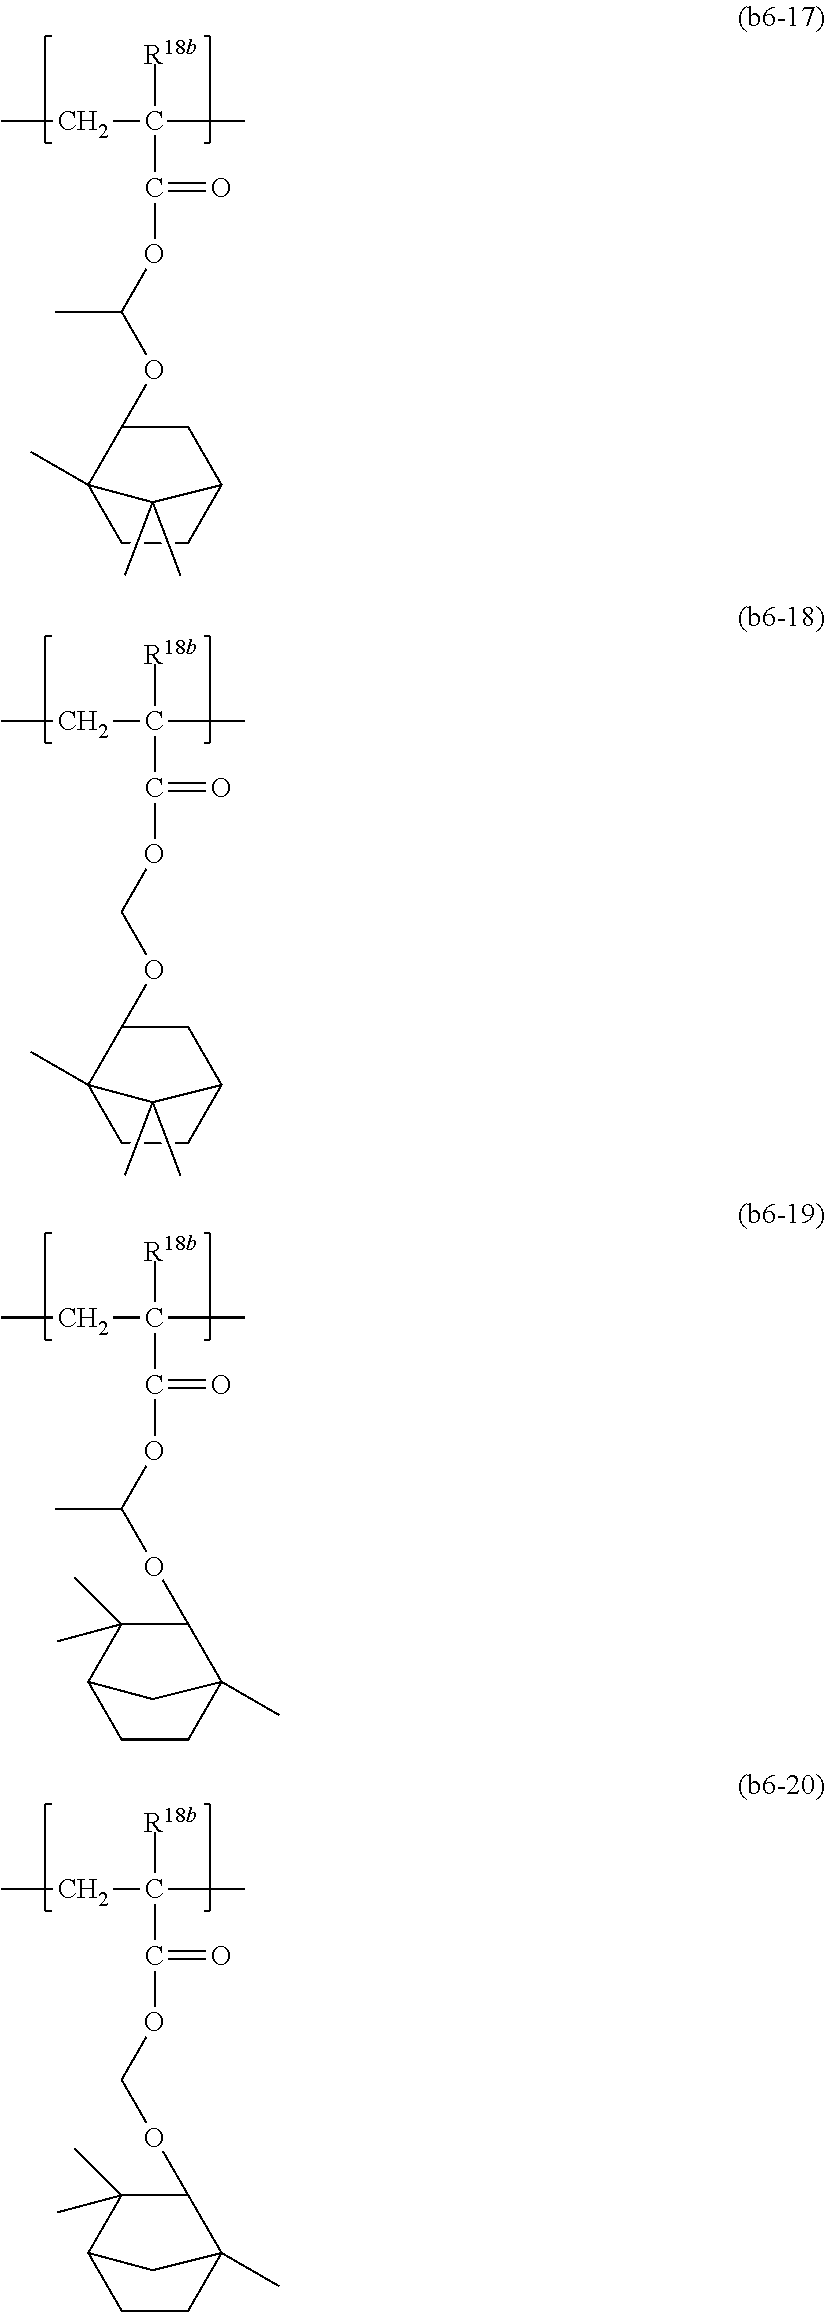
CCC(C)([R18b])C(=O)OC(OC1C2(C)CCC(C1)C2(C)C)C.CCC(C)([R18b])C(=O)OCOC1C2(C)CCC(C1)C2(C)C.CCC(C)([R18b])C(=O)OC(OC1C(C)(C)C2CCC1(C)C2)C.CCC(C)([R18b])C(=O)OCOC1C(C)(C)C2CCC1(C)C2
